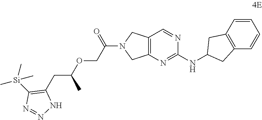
C12=C(N=C(NC3CC4=C(C3)C=CC=C4)N=C1)CN(C(COC(CC1=C([Si](C)(C)C)N=NN1)C)=O)C2
